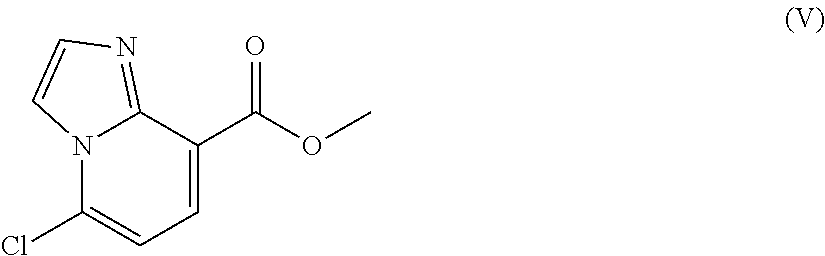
C12=NC=CN1C(Cl)=CC=C2C(OC)=O
